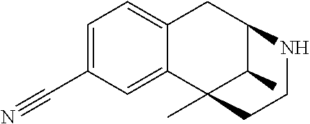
C12=CC=C(C#N)C=C1C1(C)C(C)C(C2)NCC1
